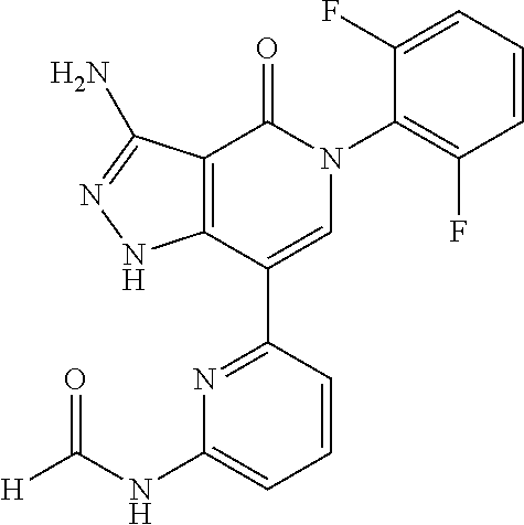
C12=C(C(C3=NC(NC([H])=O)=CC=C3)=CN(C3=C(F)C=CC=C3F)C1=O)NN=C2N
